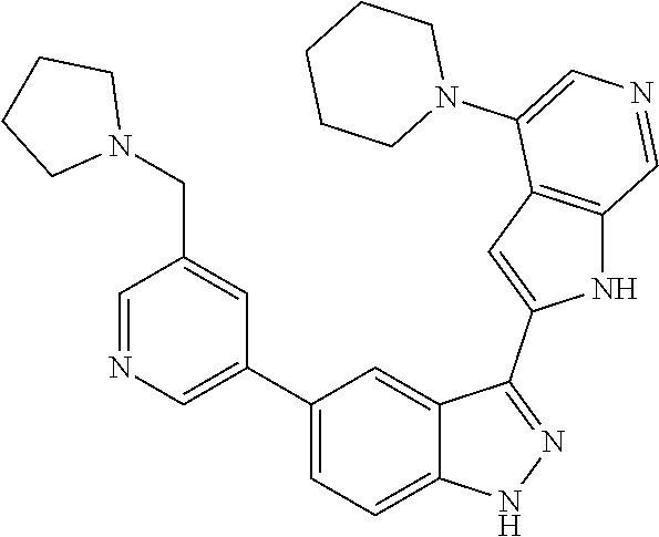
C1(C2=CN=CC(CN3CCCC3)=C2)=CC=C2C(=C1)C(C1=CC3=C(N1)C=NC=C3N1CCCCC1)=NN2
